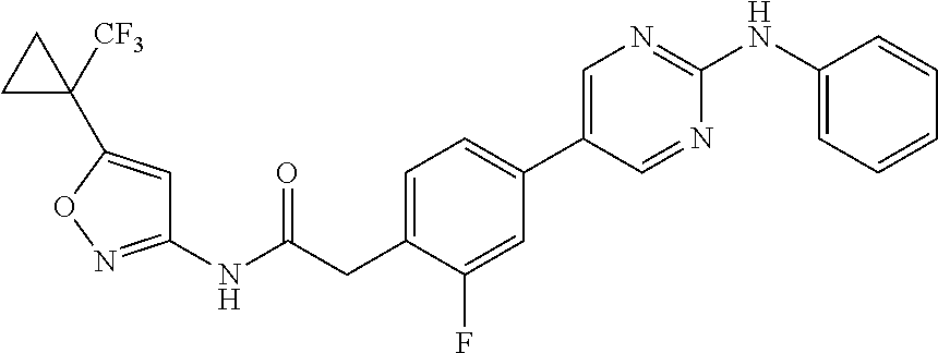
C1=C(CC(NC2=NOC(C3([CF3])CC3)=C2)=O)C(F)=CC(C2=CN=C(NC3=CC=CC=C3)N=C2)=C1
